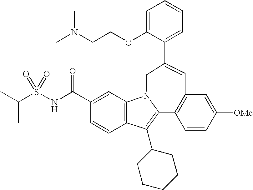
C1(C(NS(C(C)C)(=O)=O)=O)=CC2=C(C=C1)C(C1CCCCC1)=C1N2CC(C2=CC=CC=C2OCCN(C)C)=CC2=C1C=CC([OMe])=C2
